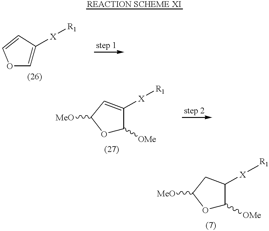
C1=C([X][R1])C=CO1.O1C([OMe])C([X][R1])=CC1[MeO].O1C([OMe])C([X][R1])CC1[MeO]
